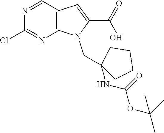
N1=CC2=C(N=C1Cl)N(CC1(NC(=O)OC(C)(C)C)CCCC1)C(C(=O)O)=C2
